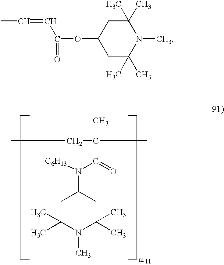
CCC(C)(C(=O)N(C1CC(C)(C)N(C)C(C)(C)C1)[C6H13])C.CC=CC(=O)OC1CC(C)(C)N(C)C(C)(C)C1
